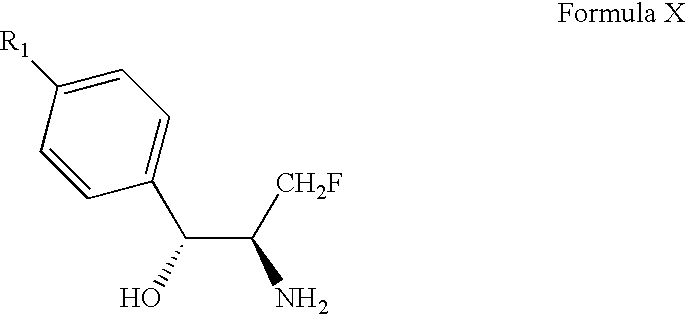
C1=C([R1])C=CC(C(C([CH2F])N)O)=C1
